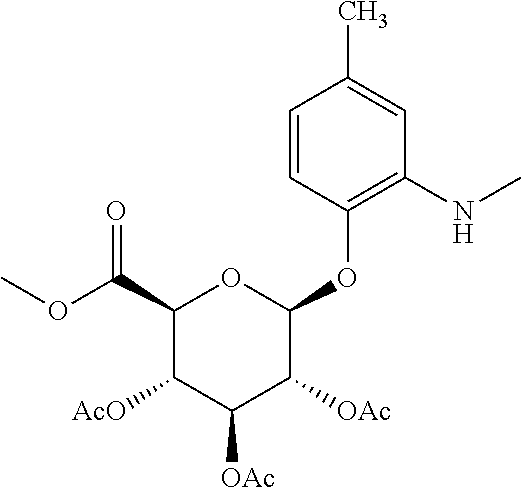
C1=CC(OC2OC(C(OC)=O)C([AcO])C([OAc])C2[OAc])=C(NC)C=C1C
